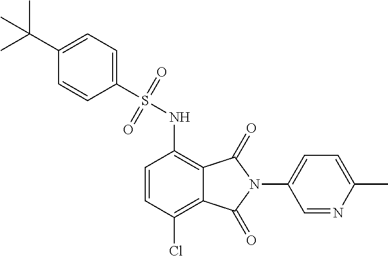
C1=CC(Cl)=C2C(=C1NS(C1=CC=C(C(C)(C)C)C=C1)(=O)=O)C(=O)N(C1=CC=C(C)N=C1)C2=O
